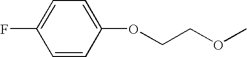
C1=C(F)C=CC(OCCOC)=C1
